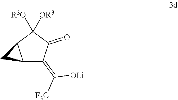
C12C(=C([F3C])[OLi])C(=O)C([OR3])([R3O])C1C2
